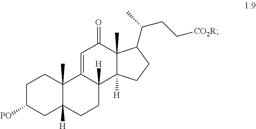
C1C([PO])CC2([H])C(C)(C1)C1=CC(=O)C3(C)C([H])(C1([H])CC2)CCC3C(C)CC[CO2R]
